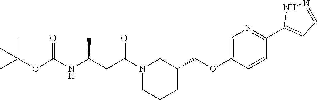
N1(C(CC(NC(OC(C)(C)C)=O)C)=O)CCCC(COC2=CN=C(C3=CC=NN3)C=C2)C1
